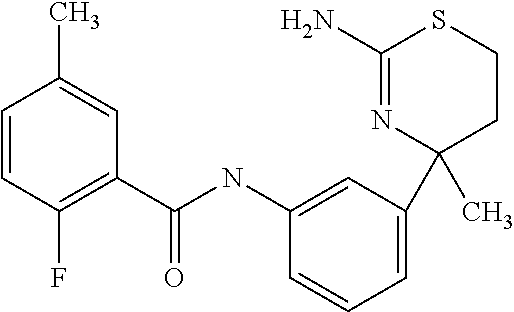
C1(C)(C2=CC=CC(NC(C3=C(F)C=CC(C)=C3)=O)=C2)CCSC(N)=N1
